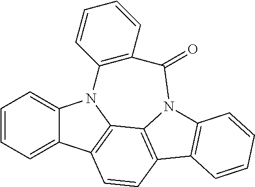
C1=CC=C2C(=C1)N1C3=C2C=CC2=C3N(C3=C2C=CC=C3)C(=O)C2=C1C=CC=C2
